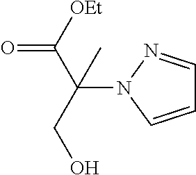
C1=CN(C(CO)(C([OEt])=O)C)N=C1
